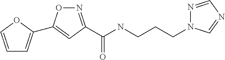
C1=COC(C2=CC(C(NCCCN3N=CN=C3)=O)=NO2)=C1
